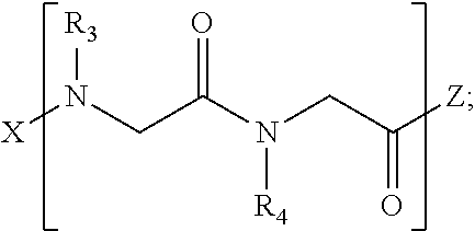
[X]N(CC(N(CC([Z])=O)[R4])=O)[R3]
